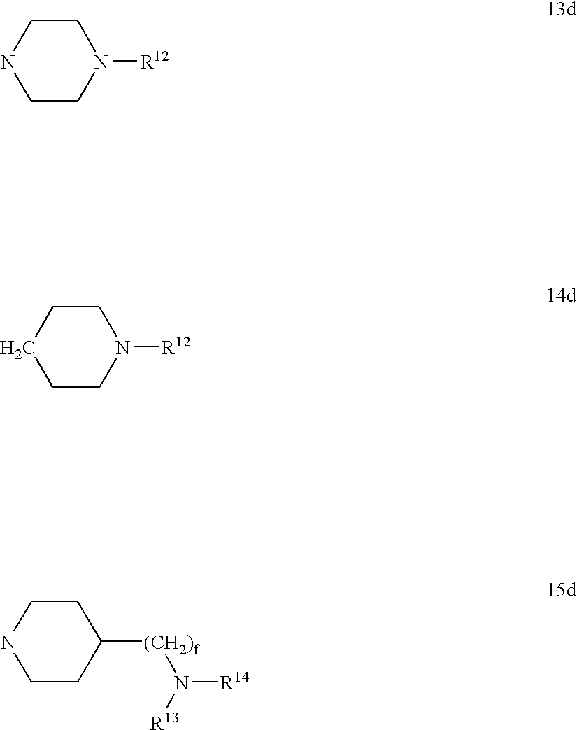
C1CN([R12])CCN1.C1CN([R12])CCC1.C1CC([(CH2)f]N([R13])[R14])CCN1
